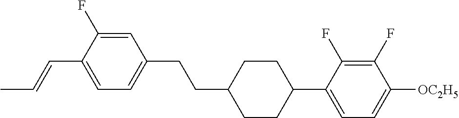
C1=C(F)C(C=CC)=CC=C1CCC1CCC(C2=CC=C([OC2H5])C(F)=C2F)CC1
